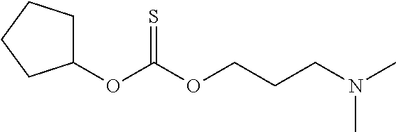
C1(OC(OCCCN(C)C)=S)CCCC1
